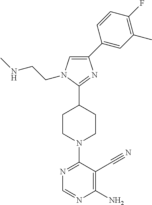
N1=C(N2CCC(C3=NC(C4=CC(C)=C(F)C=C4)=CN3CCNC)CC2)C(C#N)=C(N)N=C1
